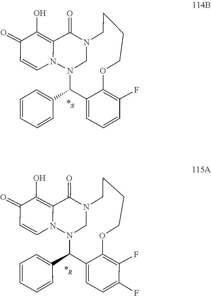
N12CN(N3C=CC(=O)C(O)=C3C1=O)C(C1=CC=CC=C1)C1=CC=CC(F)=C1OCCCC2.N12CN(N3C(=C(O)C(=O)C=C3)C1=O)C(C1=CC=CC=C1)C1=CC=C(F)C(F)=C1OCCCC2
